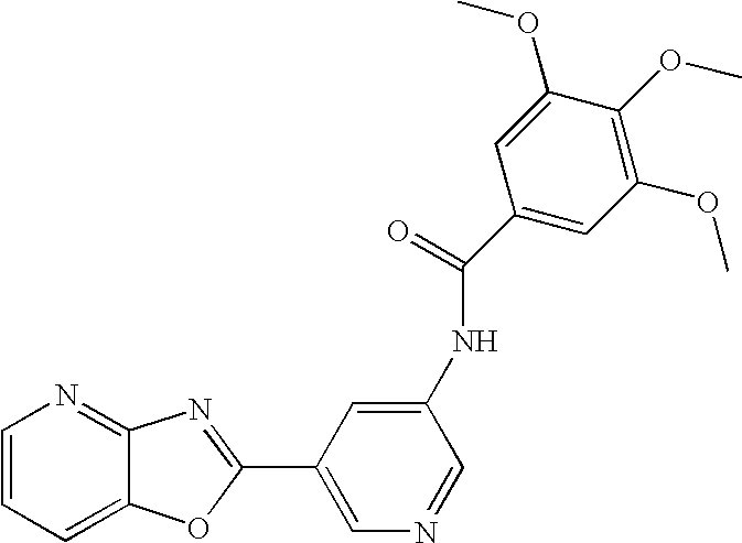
C1=CC=C2C(=N1)N=C(C1=CN=CC(NC(=O)C3=CC(OC)=C(OC)C(OC)=C3)=C1)O2
